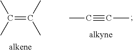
C(=C(C)C)(C)C.C(#CC)C
